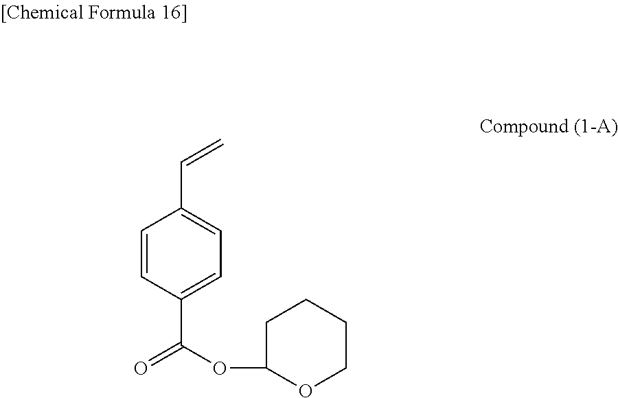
C1=CC(C(OC2CCCCO2)=O)=CC=C1C=C
